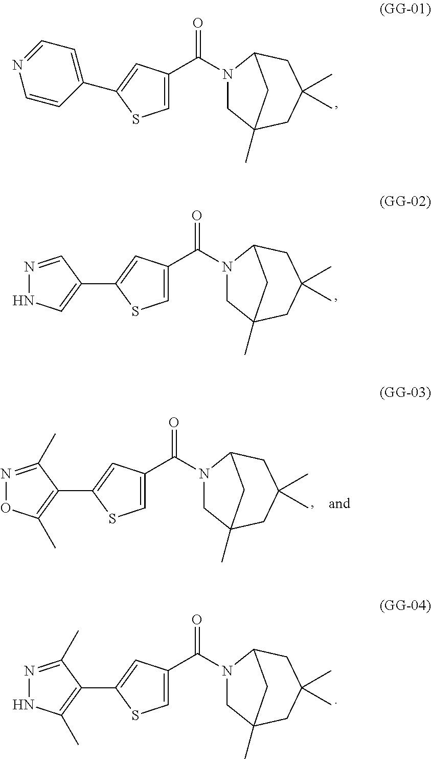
C1=CC(C2=CC(C(=O)N3CC4(C)CC(C)(C)CC3C4)=CS2)=CC=N1.C1=C(C(=O)N2CC3(C)CC(C)(C)CC2C3)C=C(C2=CNN=C2)S1.C1=C(C(=O)N2CC3(C)CC(C)(C)CC2C3)C=C(C2=C(C)NN=C2C)S1.C1=C(C(=O)N2CC3(C)CC(C)(C)CC2C3)C=C(C2=C(C)ON=C2C)S1
